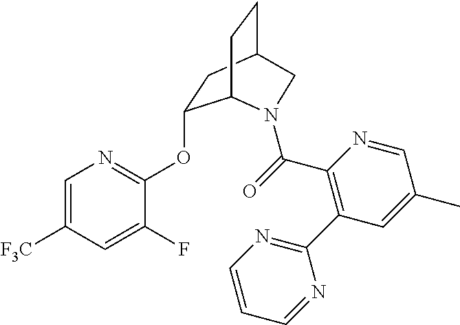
C1=C([F3C])C=C(F)C(OC2CC3CCC2N(C(=O)C2=C(C4=NC=CC=N4)C=C(C)C=N2)C3)=N1
